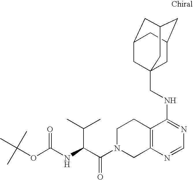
C12=C(N=CN=C1NCC13CC4CC(CC(C1)C4)C3)CN(C(C(NC(OC(C)(C)C)=O)C(C)C)=O)CC2
